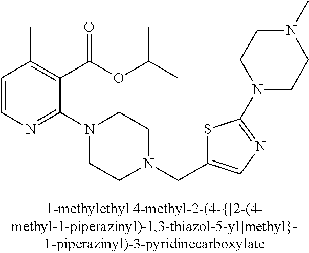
C1=CN=C(N2CCN(CC3=CN=C(N4CCN(C)CC4)S3)CC2)C(C(OC(C)C)=O)=C1C
